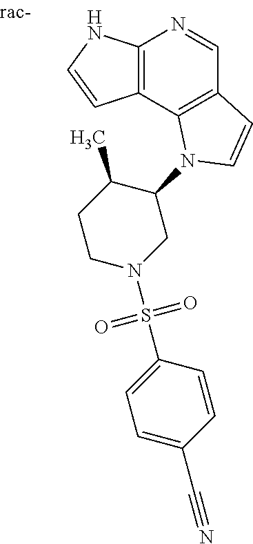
C12=C(NC=C1)N=CC1=C2N(C2C(C)CCN(S(=O)(=O)C3=CC=C(C#N)C=C3)C2)C=C1
